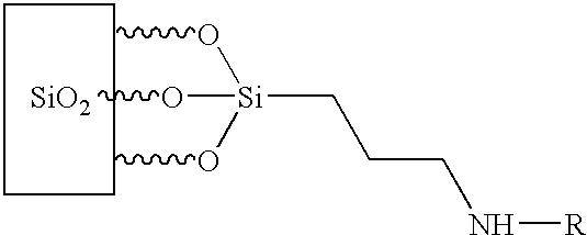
[Si](CCCN[R])(O[SiO2])(OC)OC
